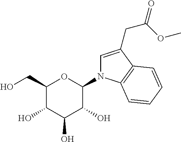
C1(CO)C(O)C(O)C(O)C(N2C=C(CC(=O)OC)C3=C2C=CC=C3)O1
